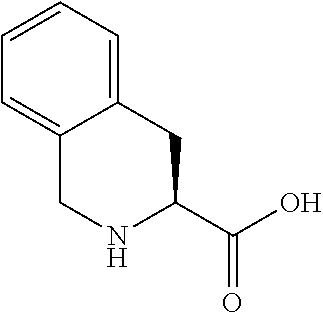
C1=CC=C2C(=C1)CNC(C(O)=O)C2
